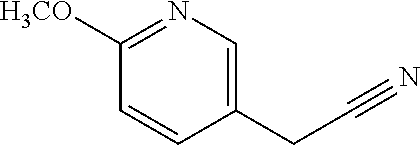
[H3CO]C1=NC=C(CC#N)C=C1
